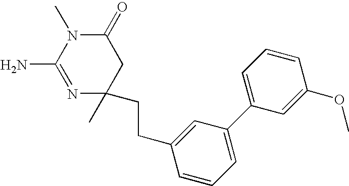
C1(=O)N(C)C(N)=NC(CCC2=CC(C3=CC=CC(OC)=C3)=CC=C2)(C)C1
